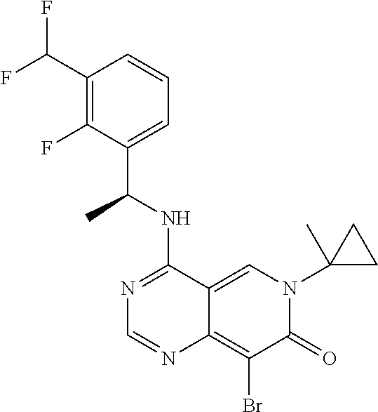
C12=CN(C3(C)CC3)C(=O)C(Br)=C1N=CN=C2NC(C1=CC=CC(C(F)F)=C1F)C
